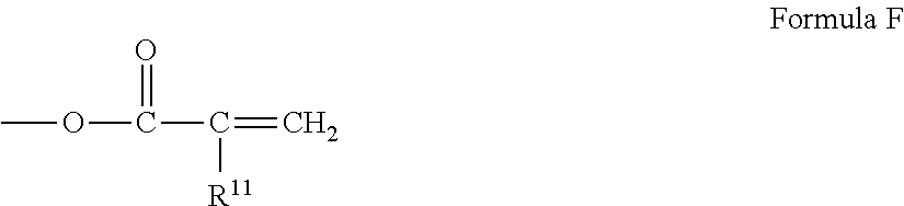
COC(=O)C([R11])=C
